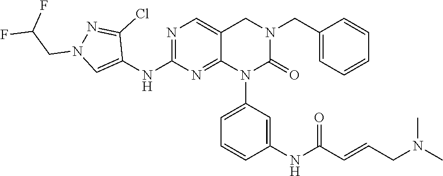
N1=C(NC2=CN(CC(F)F)N=C2Cl)N=C2C(=C1)CN(CC1=CC=CC=C1)C(=O)N2C1=CC=CC(NC(C=CCN(C)C)=O)=C1
